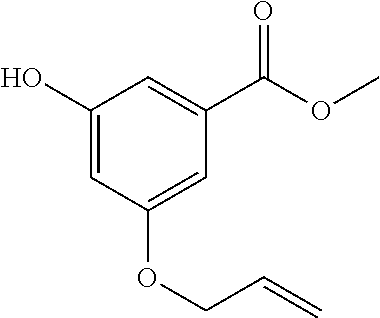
C1(O)=CC(OCC=C)=CC(C(OC)=O)=C1
